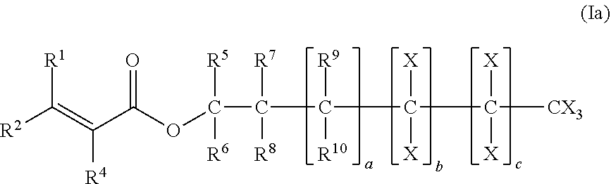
C([CX3])([X])([X])C(C(C(C(OC(C(=C([R2])[R1])[R4])=O)([R5])[R6])([R7])[R8])([R9])[R10])([X])[X]
